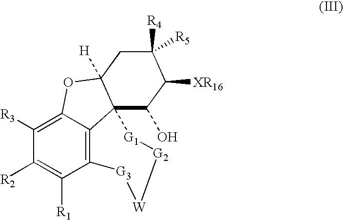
C12=C3C(=C([R3])C([R2])=C1[R1])OC1([H])C3(C(O)C([XR16])C([R4])([R5])C1)[G1][G2][W][G3]2
